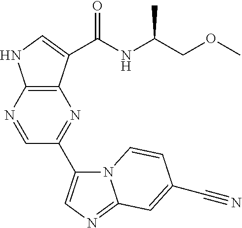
C1=NC2=C(N=C1C1=CN=C3N1C=CC(C#N)=C3)C(C(NC(COC)C)=O)=CN2
